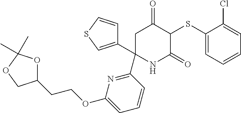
C1(SC2C(=O)CC(C3=CSC=C3)(C3=NC(OCCC4OC(C)(C)OC4)=CC=C3)NC2=O)=CC=CC=C1Cl
